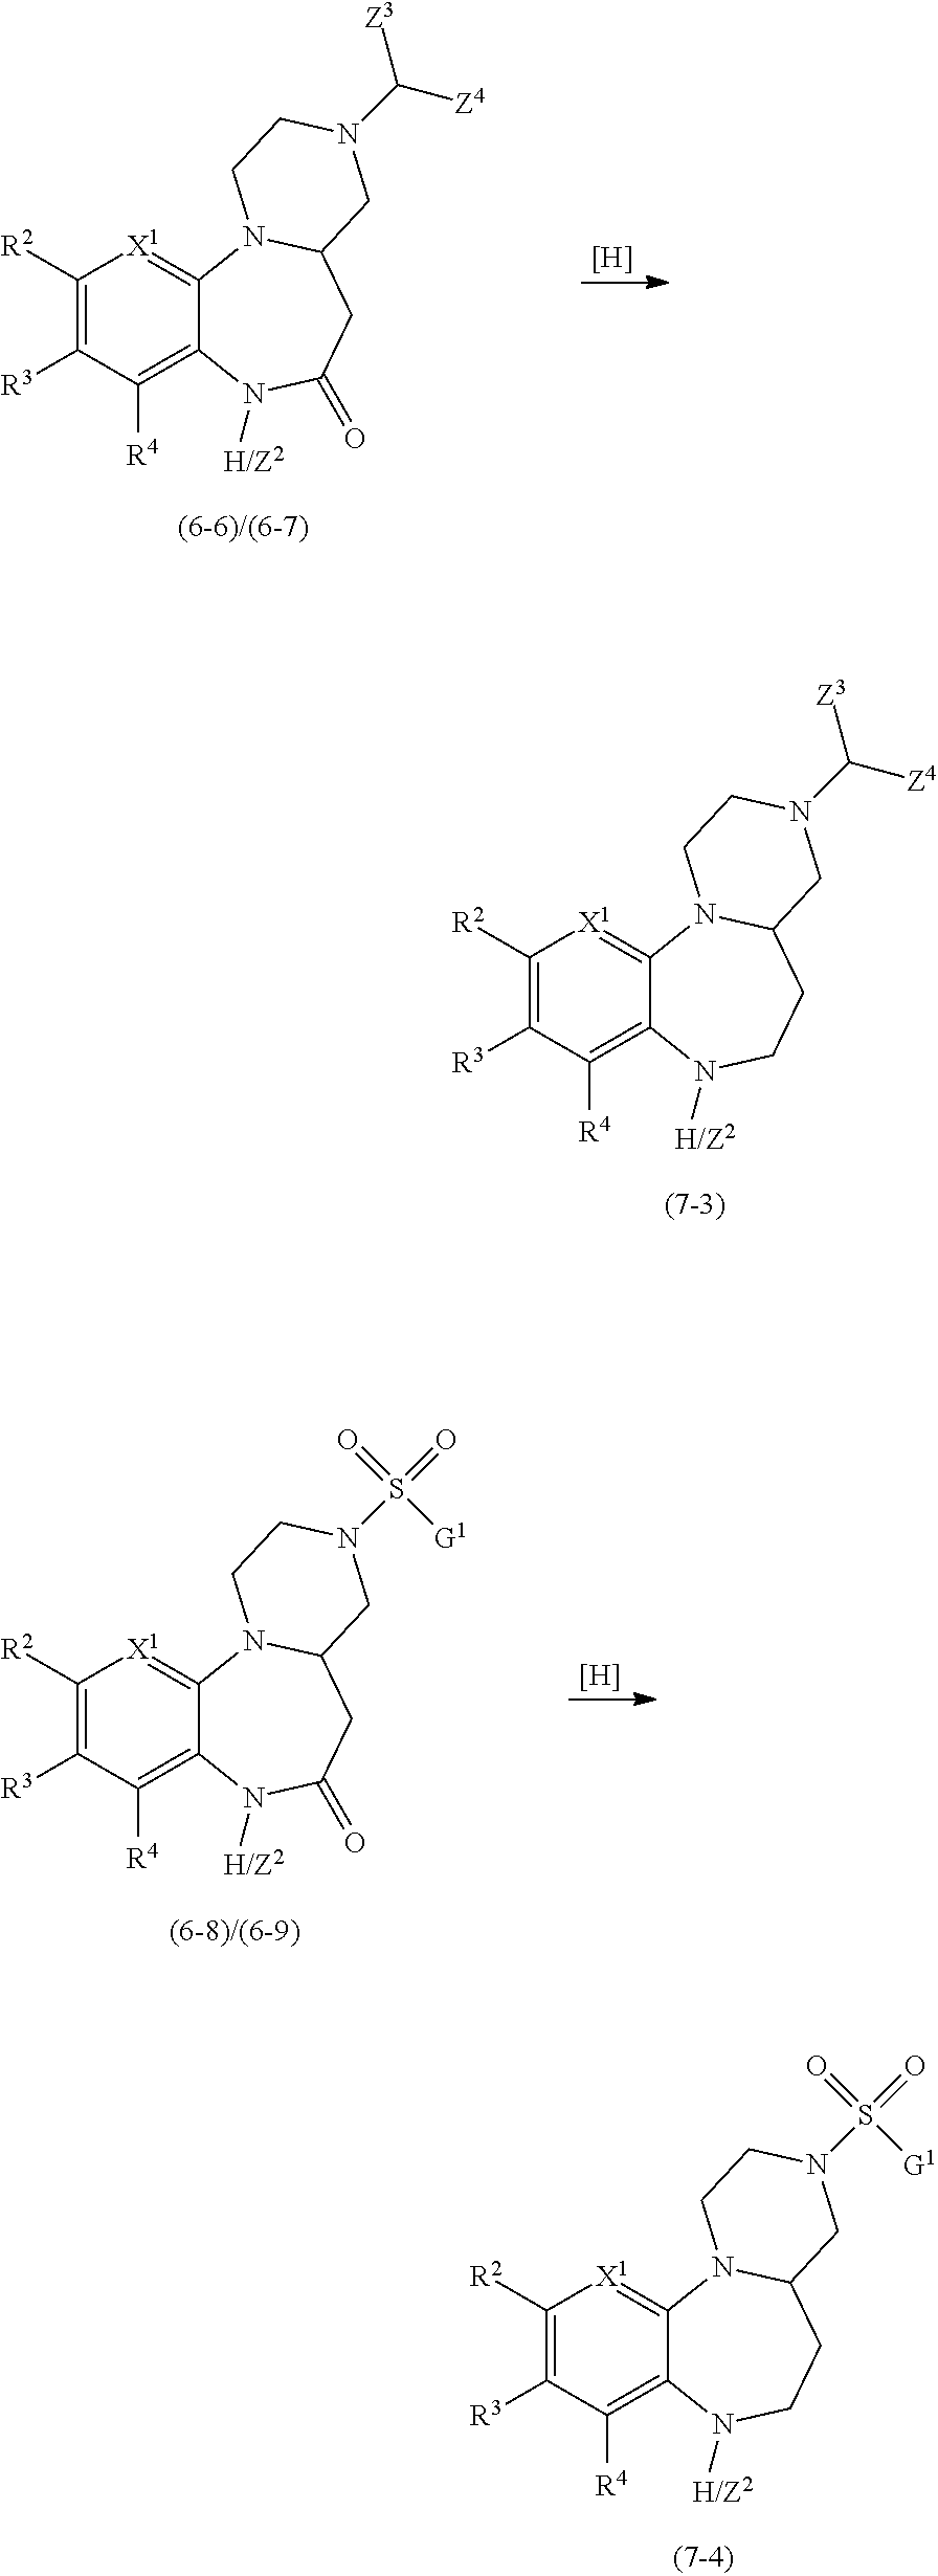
[H].C1([R2])=C([R3])C([R4])=C2C(=[X1]1)N1C(CC(=O)N2[H/Z2])CN(C([Z3])[Z4])CC1.C1([R2])=C([R3])C([R4])=C2C(=[X1]1)N1C(CCN2[H/Z2])CN(C([Z3])[Z4])CC1.[H].C1([R2])=C([R3])C([R4])=C2C(=[X1]1)N1C(CC(=O)N2[H/Z2])CN(S(=O)([G1])=O)CC1.C1([R2])=C([R3])C([R4])=C2C(=[X1]1)N1C(CCN2[H/Z2])CN(S(=O)([G1])=O)CC1
